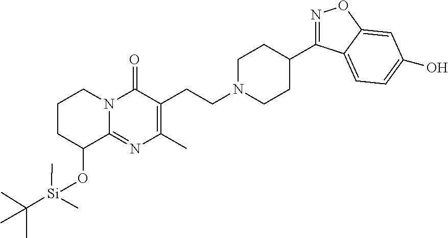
C1CC(O[Si](C(C)(C)C)(C)C)C2=NC(C)=C(CCN3CCC(C4=NOC5=CC(O)=CC=C45)CC3)C(=O)N2C1
